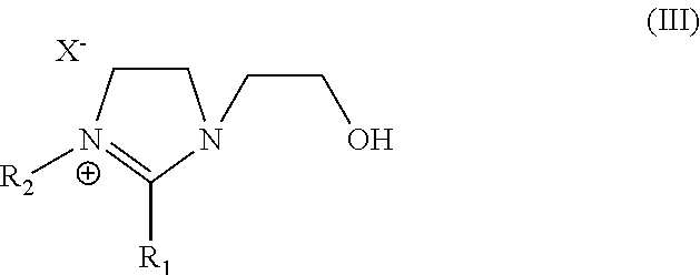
C1C[N+]([R2])=C([R1])N1CCO.[X-]
